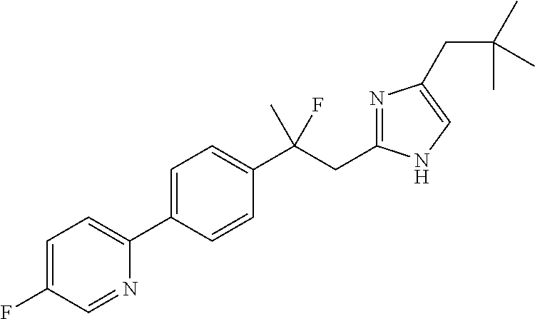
C1=C(F)C=NC(C2=CC=C(C(CC3=NC(CC(C)(C)C)=CN3)(C)F)C=C2)=C1
